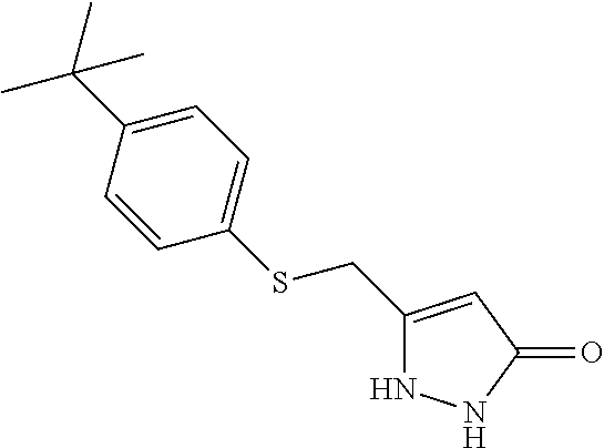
C1(CSC2=CC=C(C(C)(C)C)C=C2)=CC(=O)NN1
